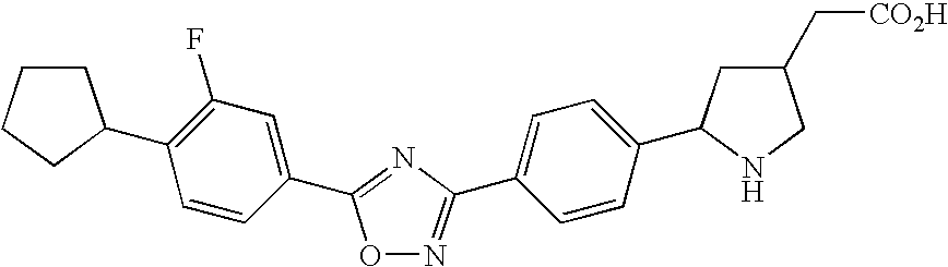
O1N=C(C2=CC=C(C3CC(C[CO2H])CN3)C=C2)N=C1C1=CC(F)=C(C2CCCC2)C=C1
